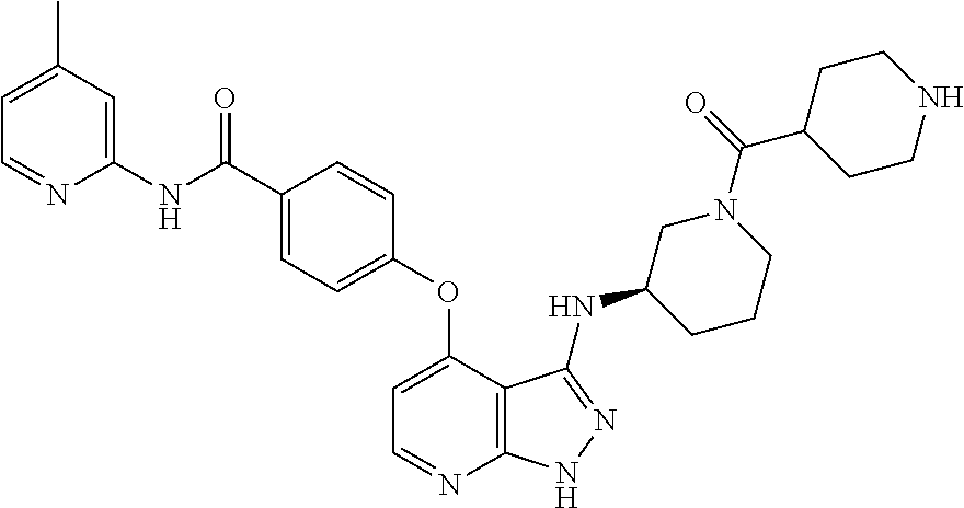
C1(C)=CC=NC(NC(C2=CC=C(OC3=CC=NC4=C3C(NC3CCCN(C(=O)C5CCNCC5)C3)=NN4)C=C2)=O)=C1
